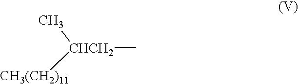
C[CHCH2]([CH3(CH2)11])C
